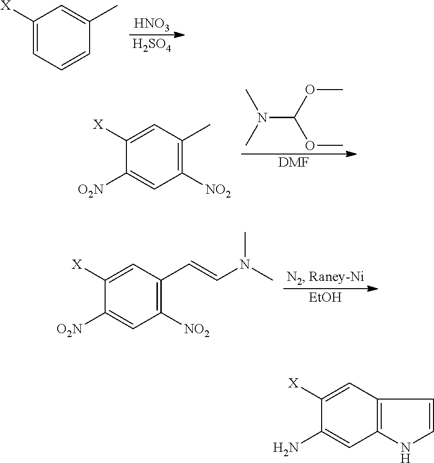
C1([X])=CC=CC(C)=C1.[HNO3].[H2SO4].C1([X])=CC(C)=C([NO2])C=C1[O2N].N(C(OC)OC)(C)C.[DMF].C1([X])=CC(C=CN(C)C)=C([NO2])C=C1[O2N].[EtOH].C1([X])=CC2=C(C=C1N)NC=C2
